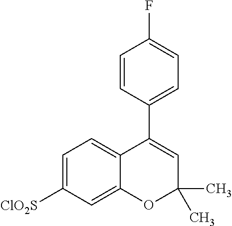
C1=C([ClO2S])C=C2C(=C1)C(C1=CC=C(F)C=C1)=CC(C)(C)O2
